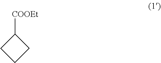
C1([COOEt])CCC1
